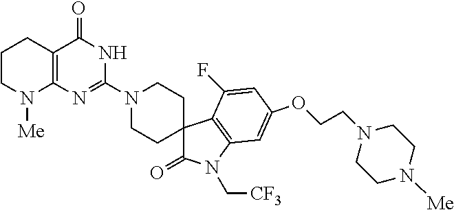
C1CN([Me])C2=C(C1)C(=O)NC(N1CCC3(CC1)C(=O)N(C[CF3])C1=C3C(F)=CC(OCCN3CCN([Me])CC3)=C1)=N2
